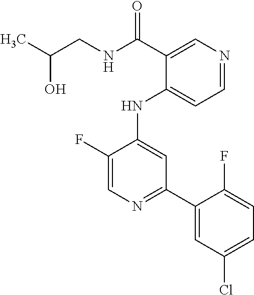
FC1=CN=C(C2=CC(Cl)=CC=C2F)C=C1NC1=CC=NC=C1C(=O)NCC(O)C
